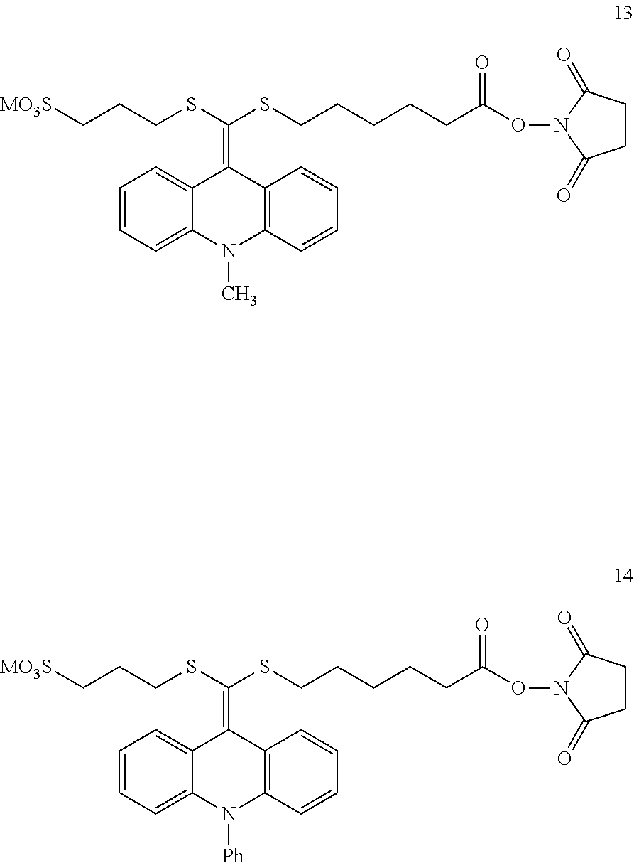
C1=CC=C2C(=C1)C(=C(SCCCCCC(ON1C(=O)CCC1=O)=O)SCCC[MO3S])C1=C(N2C)C=CC=C1.C1=CC=C2C(=C1)C(=C(SCCCCCC(ON1C(=O)CCC1=O)=O)SCCC[MO3S])C1=C(N2[Ph])C=CC=C1
